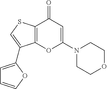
C12=C(SC=C1C1=CC=CO1)C(=O)C=C(N1CCOCC1)O2
